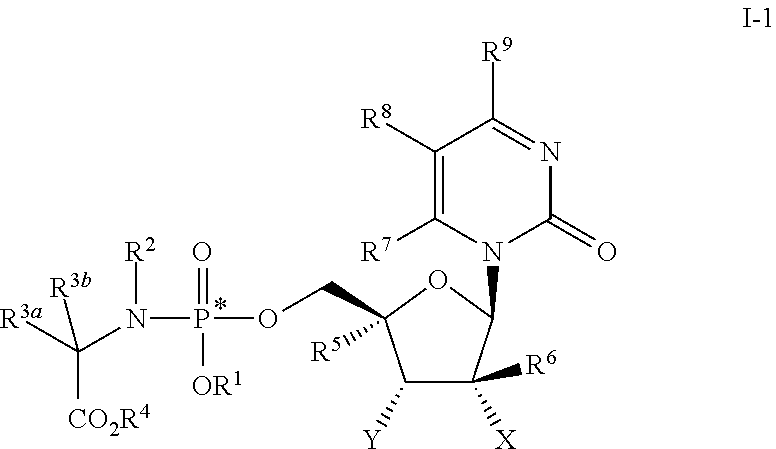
C1([Y])C([R6])([X])C(N2C(=O)N=C([R9])C([R8])=C2[R7])OC1(COP(N([R2])C([R3a])([R3b])[CO2R4])(=O)[OR1])[R5]
